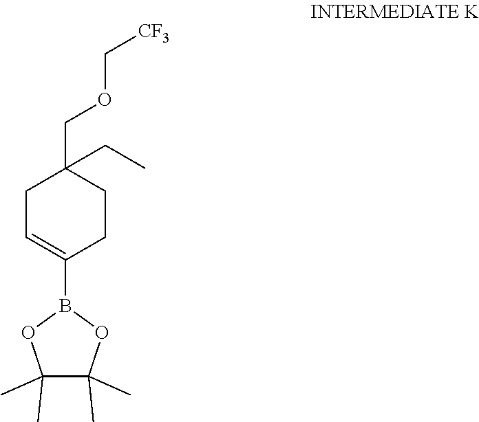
C1(B2OC(C)(C)C(C)(C)O2)=CCC(COC[CF3])(CC)CC1
